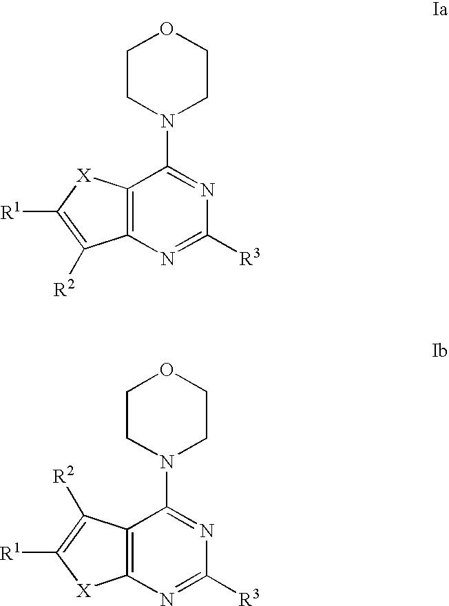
C1CN(C2=NC([R3])=NC3=C2[X]C([R1])=C3[R2])CCO1.C1CN(C2=NC([R3])=NC3=C2C([R2])=C([R1])[X]3)CCO1
